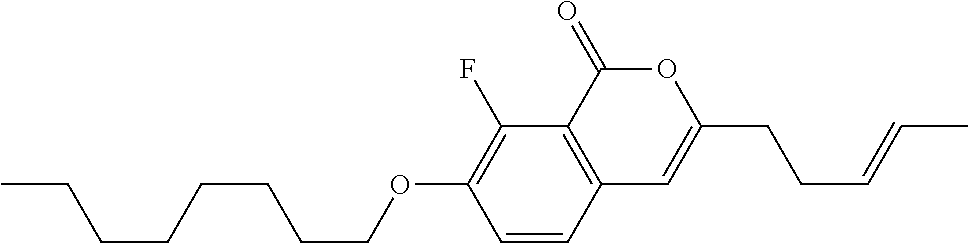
C1=CC2=C(C(F)=C1OCCCCCCCC)C(=O)OC(CCC=CC)=C2
